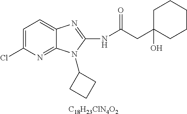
C1=C(Cl)N=C2C(=C1)N=C(NC(CC1(O)CCCCC1)=O)N2C1CCC1.[C18H23ClN4O2]
